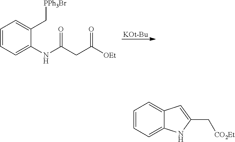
[KOt-Bu].C1=CC=C(NC(CC([OEt])=O)=O)C(C[PPh3Br])=C1.C1=CC=C2C(=C1)C=C(C[CO2Et])N2
